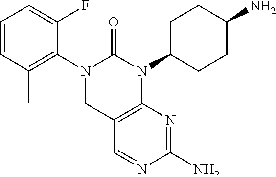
C1=CC(C)=C(N2CC3=C(N(C4CCC(N)CC4)C2=O)N=C(N)N=C3)C(F)=C1
